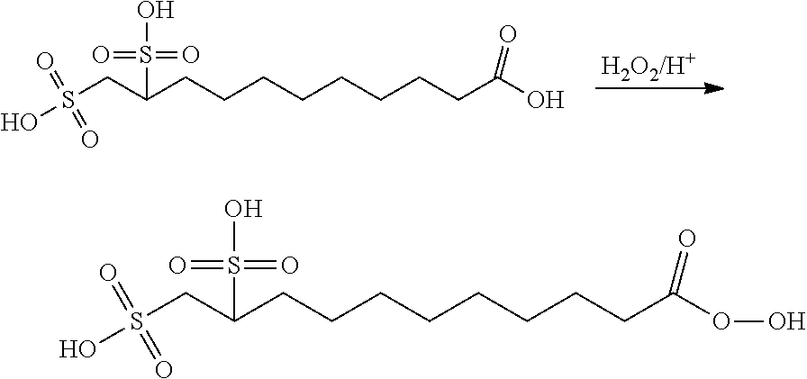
C(CCCCCCCC(O)=O)C(CS(O)(=O)=O)S(O)(=O)=O.C(CCCCCCCC(OO)=O)C(CS(O)(=O)=O)S(O)(=O)=O
